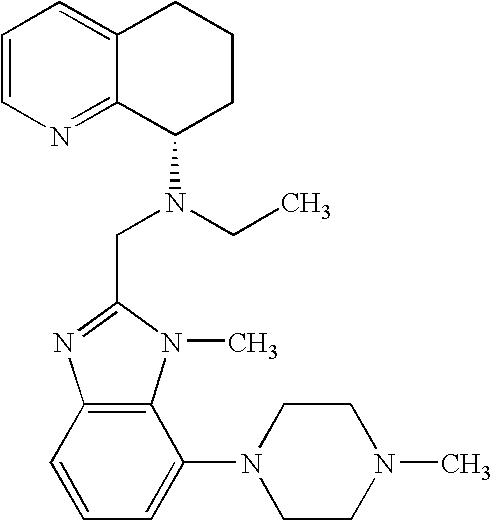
C12=C(C=CC=C1N1CCN(C)CC1)N=C(CN(C1CCCC3=CC=CN=C13)CC)N2C
